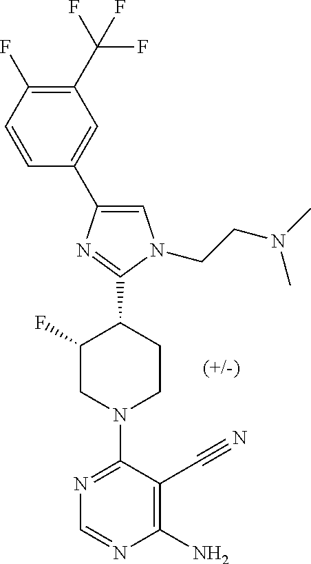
C1(C(F)(F)F)=C(F)C=CC(C2=CN(CCN(C)C)C(C3C(F)CN(C4=NC=NC(N)=C4C#N)CC3)=N2)=C1
